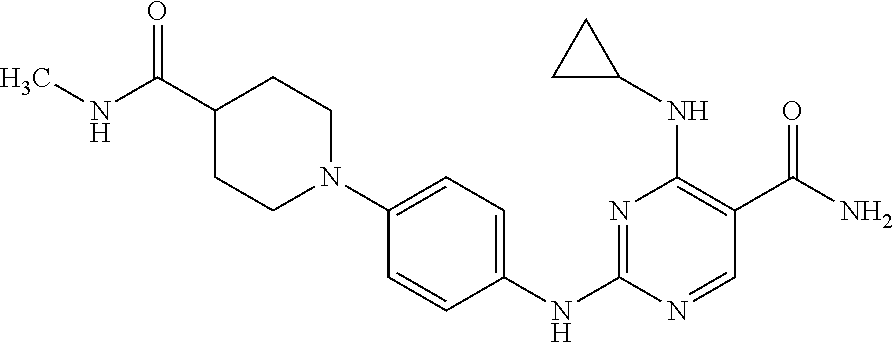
N1=C(NC2=CC=C(N3CCC(C(NC)=O)CC3)C=C2)N=CC(C(N)=O)=C1NC1CC1
